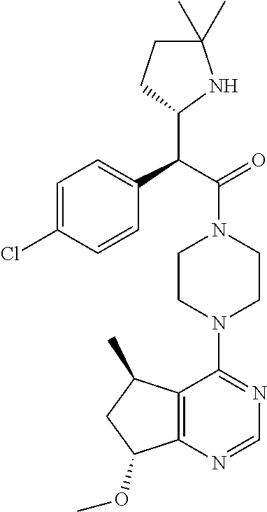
C(C(=O)N1CCN(C2=NC=NC3=C2C(C)CC3OC)CC1)(C1NC(C)(C)CC1)C1=CC=C(Cl)C=C1
